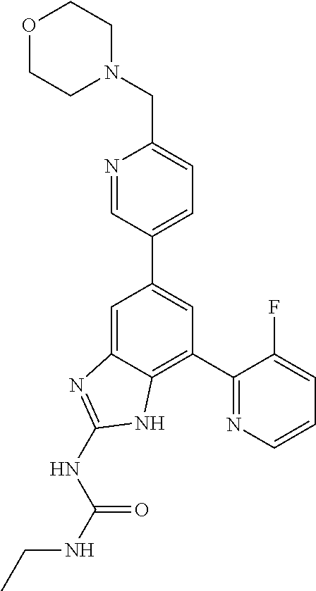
C1=C2C(=C(C3=NC=CC=C3F)C=C1C1=CC=C(CN3CCOCC3)N=C1)NC(NC(NCC)=O)=N2
